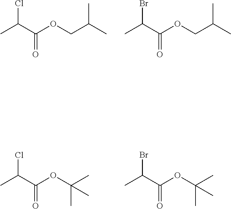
ClC(C(OCC(C)C)=O)C.BrC(C(OCC(C)C)=O)C.ClC(C(OC(C)(C)C)=O)C.BrC(C(OC(C)(C)C)=O)C
